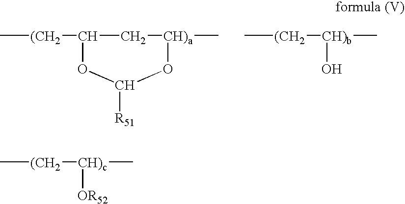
C[(CH2]C1C[CH)a](C)OC([R51])O1.C[(CH2][CH)b](C)O.C[(CH2][CH)c](C)[OR52]
